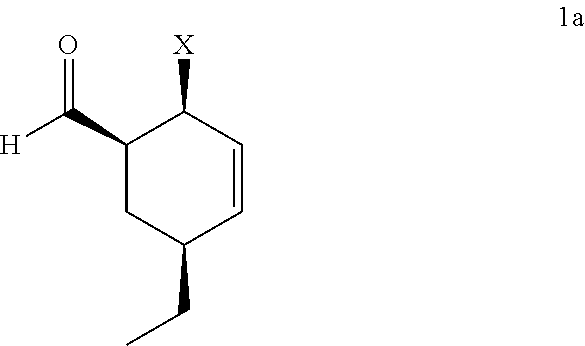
C1(C(=O)[H])CC(CC)C=CC1[X]
